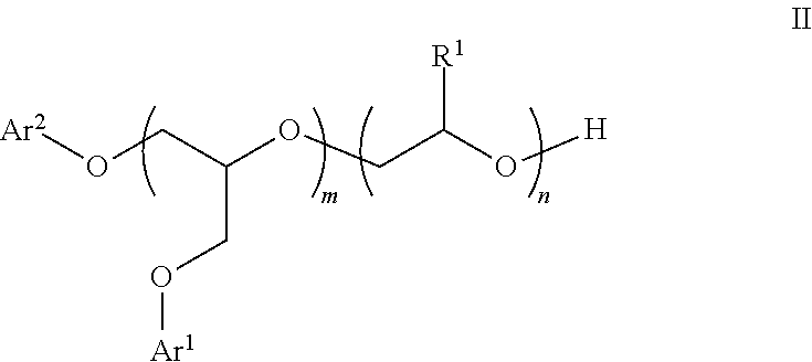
O(CC(OCC(O[H])[R1])CO[Ar1])[Ar2]
